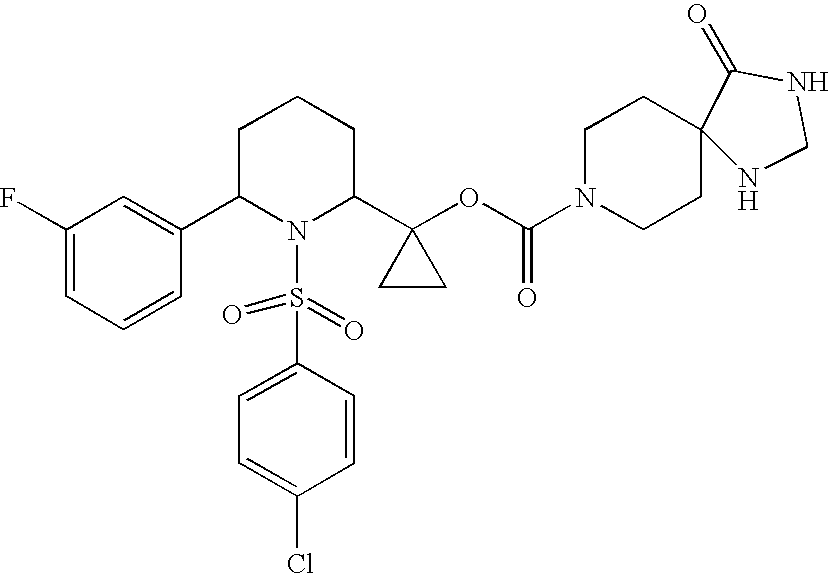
C1(F)=CC=CC(C2N(S(C3=CC=C(Cl)C=C3)(=O)=O)C(C3(OC(N4CCC5(CC4)NCNC5=O)=O)CC3)CCC2)=C1
